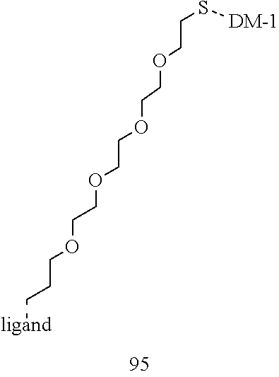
[ligand]CCCOCCOCCOCCOCCS[DM-1]
